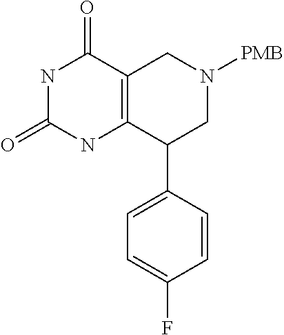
N1C(=O)NC2=C(C1=O)CN([PMB])CC2C1=CC=C(F)C=C1
